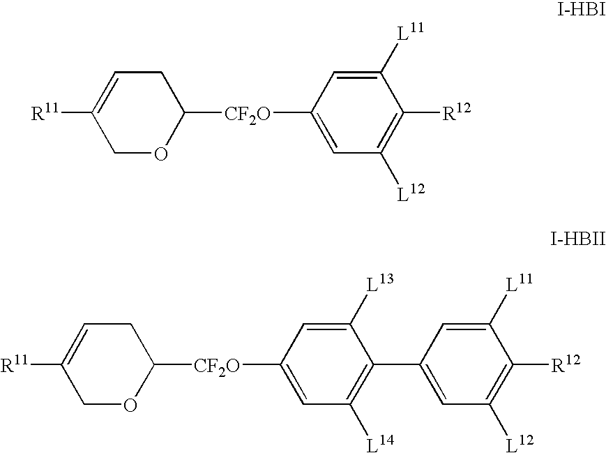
C1OC([CF2O]C2=CC([L12])=C([R12])C([L11])=C2)CC=C1[R11].C1OC([CF2O]C2=CC([L14])=C(C3=CC([L12])=C([R12])C([L11])=C3)C([L13])=C2)CC=C1[R11]
